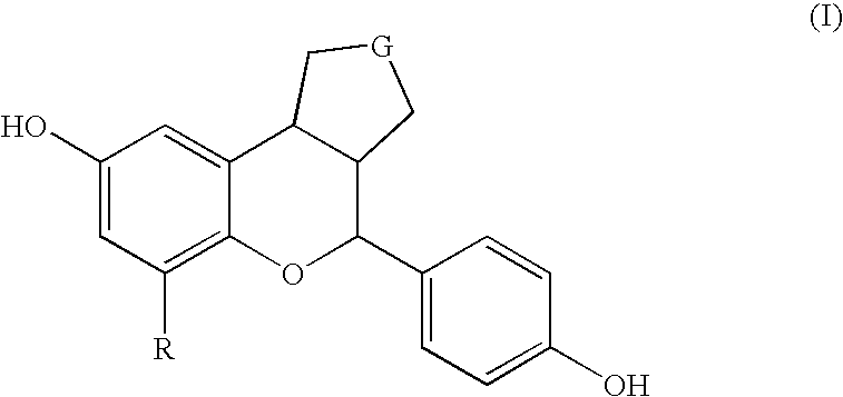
C1(O)=CC([R])=C2C(=C1)C1C(C(C3=CC=C(O)C=C3)O2)C[G]C1
